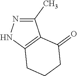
N1=C(C)C2=C(N1)CCCC2=O
